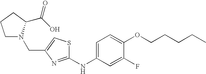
C(C1=CSC(NC2=CC=C(OCCCCC)C(F)=C2)=N1)N1CCCC1C(O)=O
